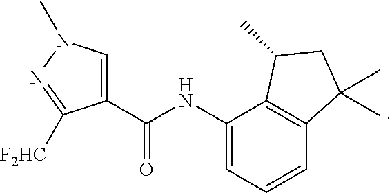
C1(C(NC2=CC=CC3=C2C(C)CC3(C)C)=O)=CN(C)N=C1[F2HC]
